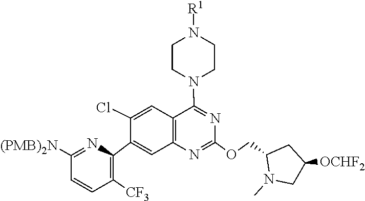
C1(OCC2CC([OCHF2])CN2C)=NC2=C(C(N3CCN([R1])CC3)=N1)C=C(Cl)C(C1=C([CF3])C=CC([(PMB)2N])=N1)=C2
